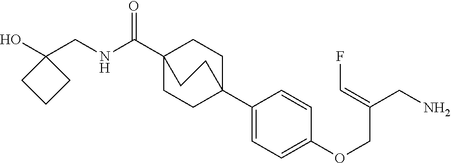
C1(C23CCC(C(NCC4(O)CCC4)=O)(CC2)CC3)=CC=C(OCC(CN)=CF)C=C1
